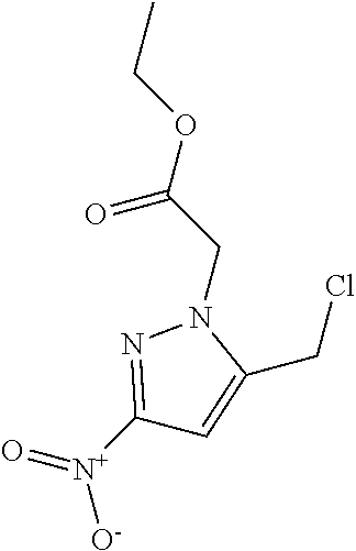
CCOC(CN1N=C([N+](=O)[O-])C=C1CCl)=O
